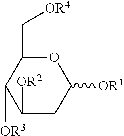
O1C(C[OR4])C([OR3])C([OR2])CC1[OR1]
